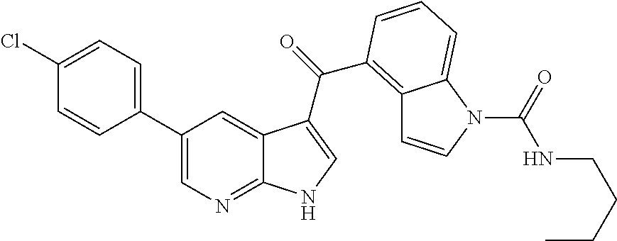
C1(C2=CN=C3C(=C2)C(C(=O)C2=C4C=CN(C(=O)NCCCC)C4=CC=C2)=CN3)=CC=C(Cl)C=C1
